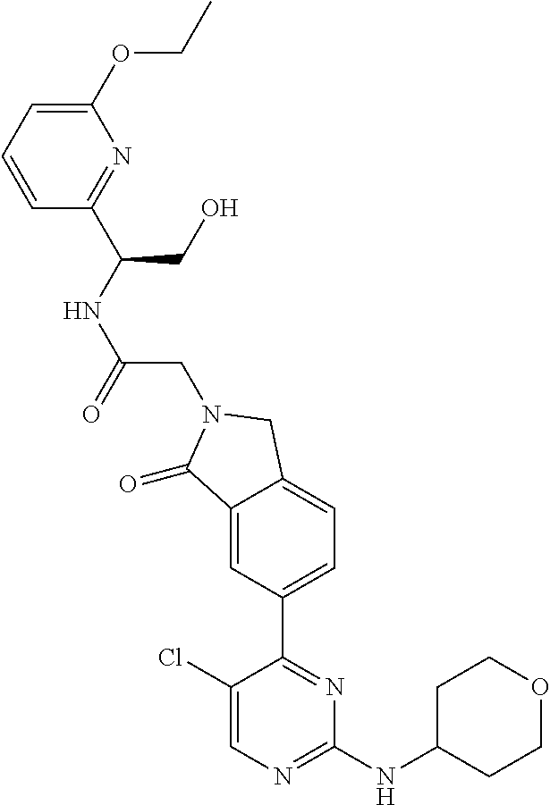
C1(Cl)=CN=C(NC2CCOCC2)N=C1C1=CC=C2C(=C1)C(=O)N(CC(NC(CO)C1=NC(OCC)=CC=C1)=O)C2
